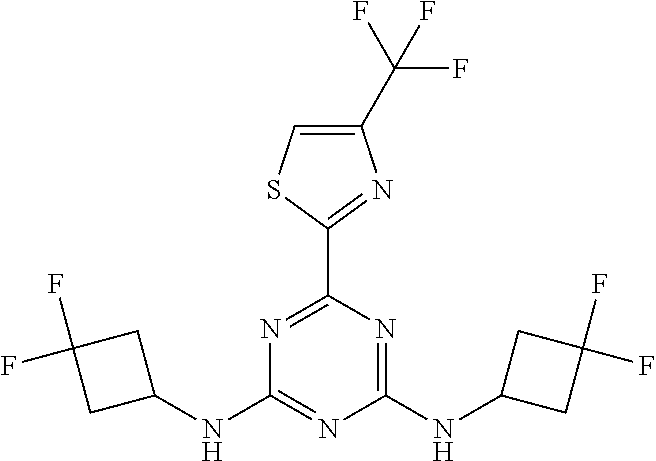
C1(NC2=NC(NC3CC(F)(F)C3)=NC(C3=NC(C(F)(F)F)=CS3)=N2)CC(F)(F)C1
